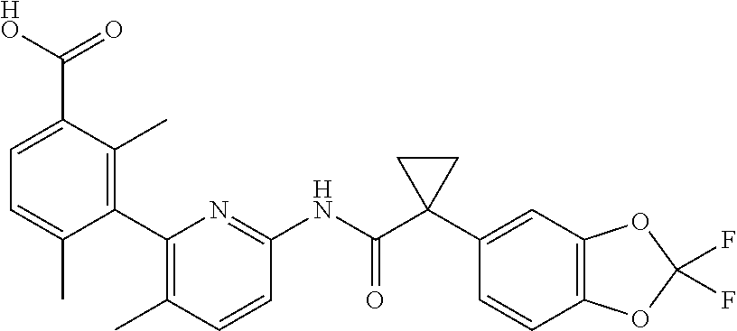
C1(C2=C(C)C(C([HO])=O)=CC=C2C)=C(C)C=CC(NC(C2(C3=CC4=C(C=C3)OC(F)(F)O4)CC2)=O)=N1
